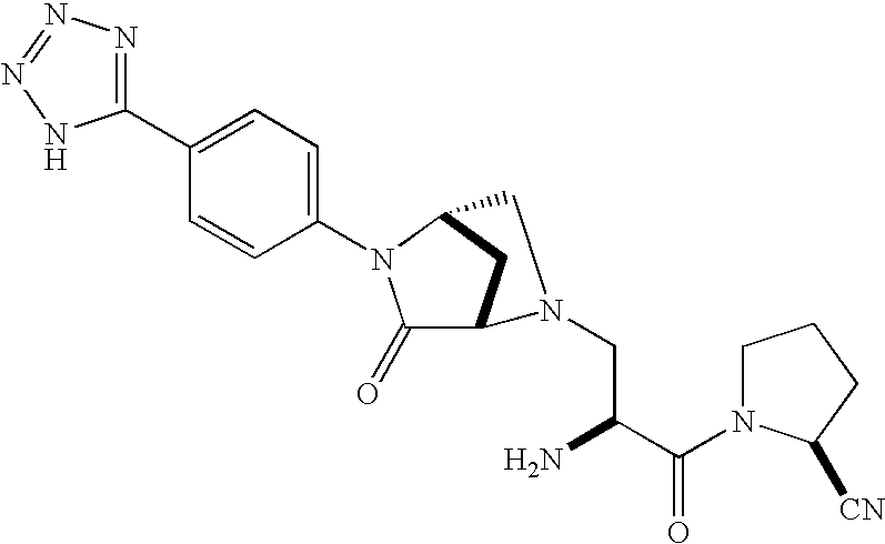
C1(=O)C2CC(N1C1=CC=C(C3=NN=NN3)C=C1)CN2CC(C(N1CCCC1[CN])=O)N
